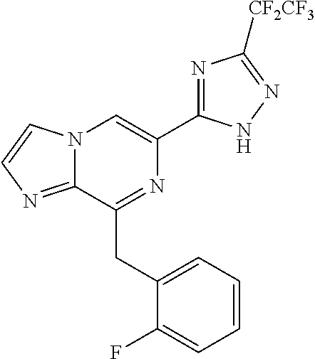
N12C(=NC=C1)C(CC1=CC=CC=C1F)=NC(C1=NC([CF2CF3])=NN1)=C2
